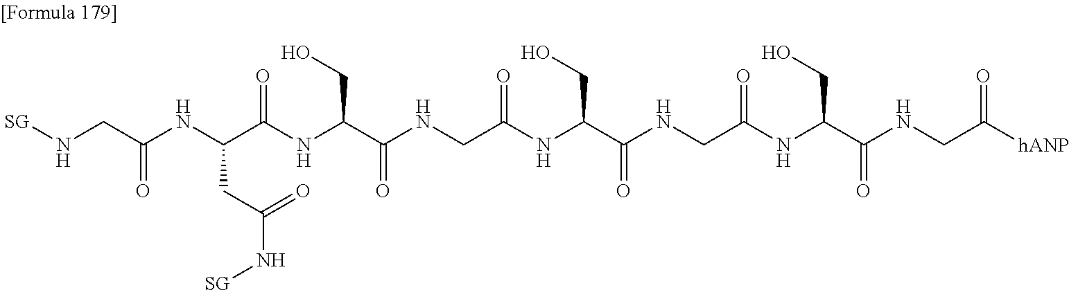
N(CC(NC(C(NC(C(NCC(=O)NC(CO)C(=O)NCC(=O)NC(CO)C(=O)NCC([hANP])=O)=O)CO)=O)CC(N[SG])=O)=O)[SG]
